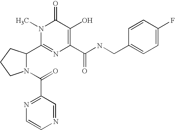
C1(C2N(C(=O)C3=NC=CN=C3)CCC2)=NC(C(NCC2=CC=C(F)C=C2)=O)=C(O)C(=O)N1C
